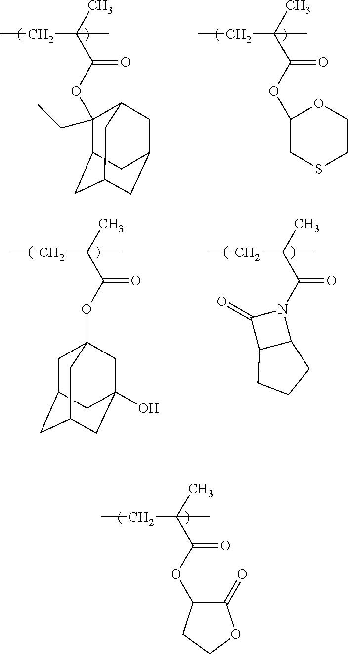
CCC(C)(C)C(OC1(CC)C2CC3CC(CC1C3)C2)=O.CCC(C)(C)C(OC1CSCCO1)=O.CCC(C)(C)C(OC12CC3CC(CC(O)(C1)C3)C2)=O.CCC(C)(C)C(N1C(=O)C2C1CCC2)=O.CCC(C)(C)C(OC1C(=O)OCC1)=O
